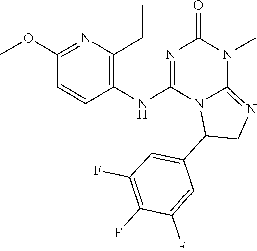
C1(OC)=NC(CC)=C(NC2=NC(=O)N(C)C3=NCC(C4=CC(F)=C(F)C(F)=C4)N23)C=C1
